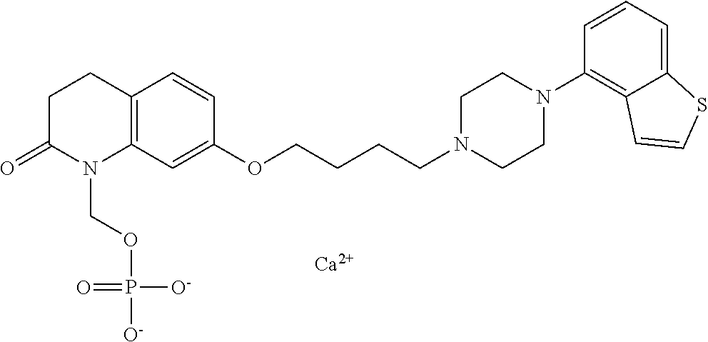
C12=C(C=C(OCCCCN3CCN(C4=C5C(=CC=C4)SC=C5)CC3)C=C1)N(COP([O-])(=O)[O-])C(=O)CC2.[Ca]
